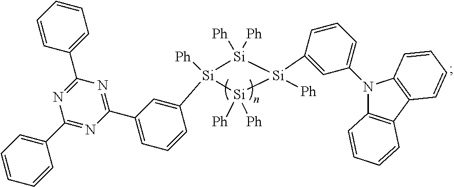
[Ph][Si]1(C2=CC(C3=NC(C4=CC=CC=C4)=NC(C4=CC=CC=C4)=N3)=CC=C2)[Si]([Ph])([Ph])[Si]([Ph])(C2=CC(N3C4=C(C5=C3C=CC=C5)C=CC=C4)=CC=C2)[Si]1([Ph])[Ph]
